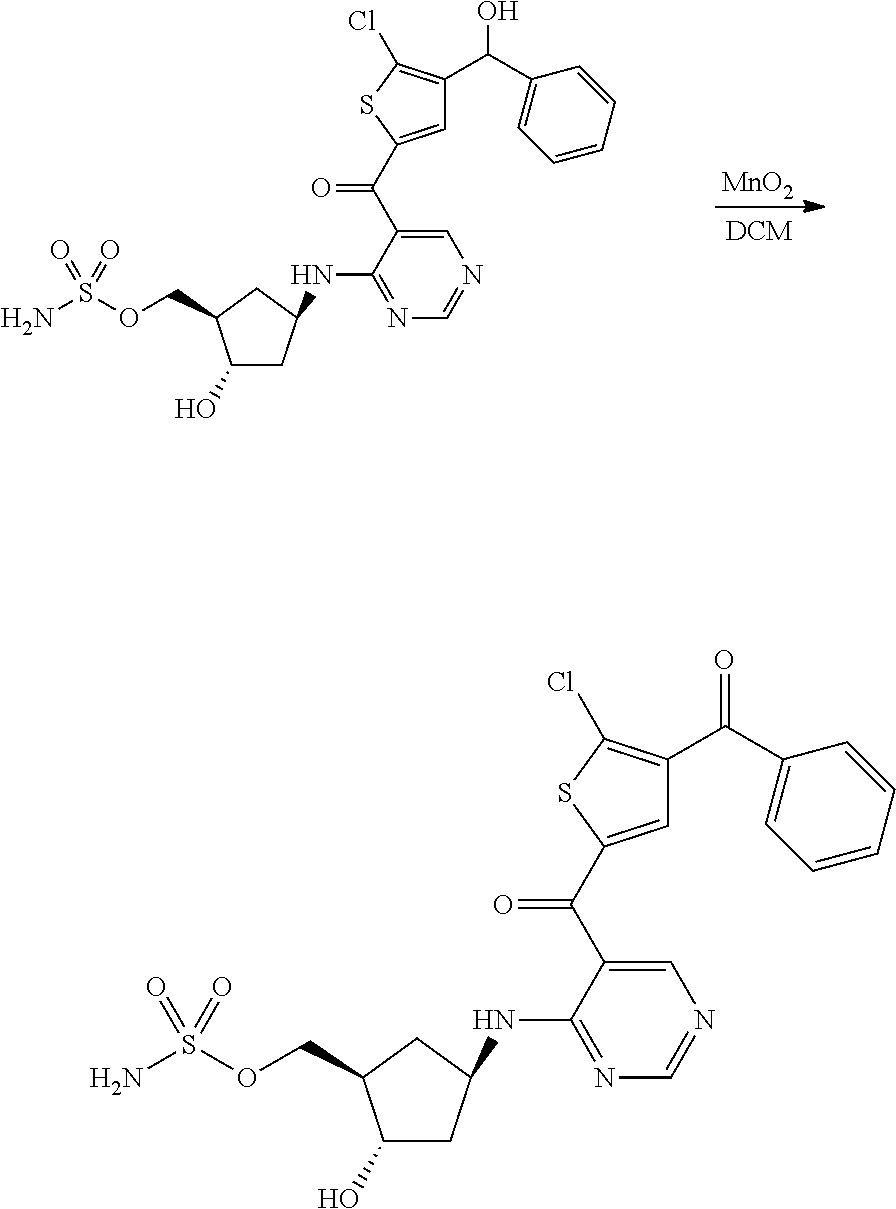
[MnO2].C1(O)CC(NC2=NC=NC=C2C(=O)C2=CC(C(C3=CC=CC=C3)O)=C(Cl)S2)CC1COS(N)(=O)=O.C1(O)CC(NC2=NC=NC=C2C(=O)C2=CC(C(C3=CC=CC=C3)=O)=C(Cl)S2)CC1COS(N)(=O)=O
